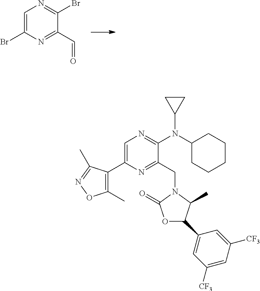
C1=C(Br)N=C(C=O)C(Br)=N1.C1=C(C2=C(C)ON=C2C)N=C(CN2C(=O)OC(C3=CC([CF3])=CC([CF3])=C3)C2C)C(N(C2CCCCC2)C2CC2)=N1
